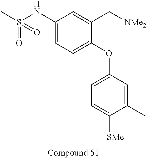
C1(NS(C)(=O)=O)=CC=C(OC2=CC=C([SMe])C(C)=C2)C(C[NMe2])=C1
